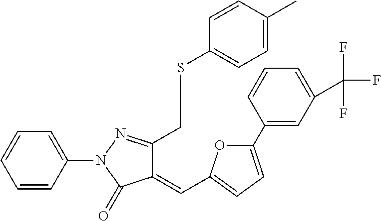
C1=CC(N2N=C(CSC3=CC=C(C)C=C3)C(=CC3=CC=C(C4=CC(C(F)(F)F)=CC=C4)O3)C2=O)=CC=C1
